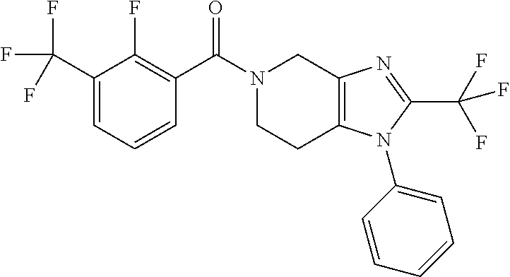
C1N(C(=O)C2=C(F)C(C(F)(F)F)=CC=C2)CC2=C(C1)N(C1=CC=CC=C1)C(C(F)(F)F)=N2
